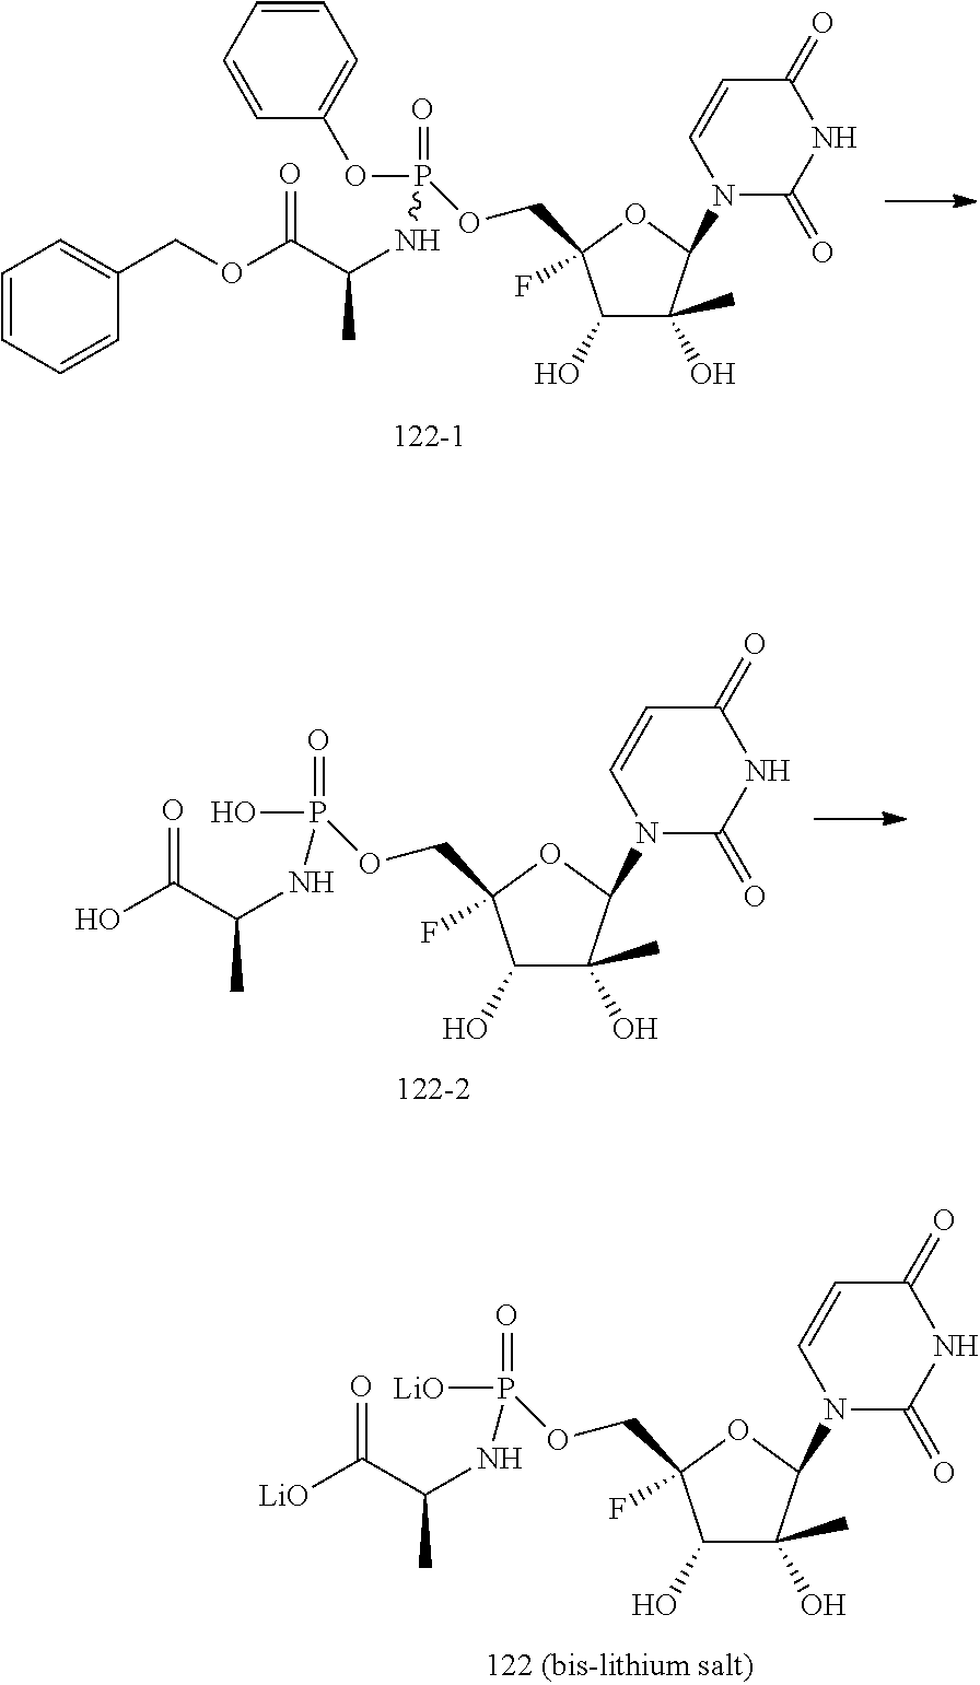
C1(O)C(C)(O)C(N2C(=O)NC(=O)C=C2)OC1(F)COP(OC1=CC=CC=C1)(=O)NC(C)C(OCC1=CC=CC=C1)=O.C1(O)C(C)(O)C(N2C(=O)NC(=O)C=C2)OC1(F)COP(O)(=O)NC(C)C(O)=O.C1(O)C(C)(O)C(N2C(=O)NC(=O)C=C2)OC1(F)COP([LiO])(=O)NC(C)C([LiO])=O
